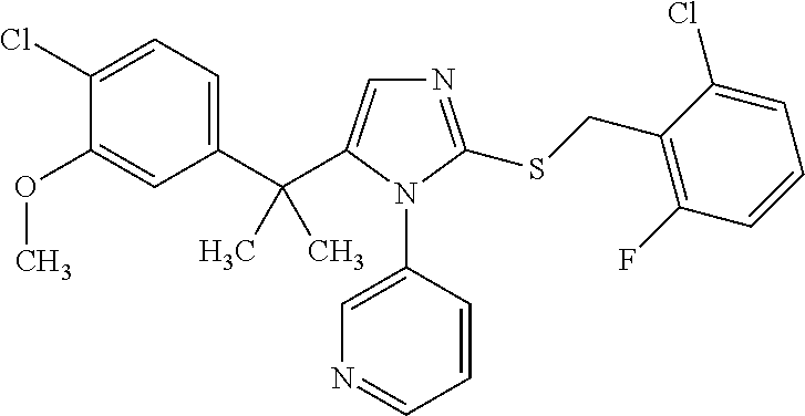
C1(C(C)(C)C2=CN=C(SCC3=C(F)C=CC=C3Cl)N2C2=CN=CC=C2)=CC=C(Cl)C(OC)=C1
